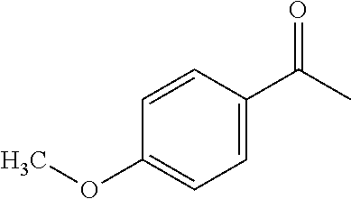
C1=C(C(C)=O)C=CC(OC)=C1
